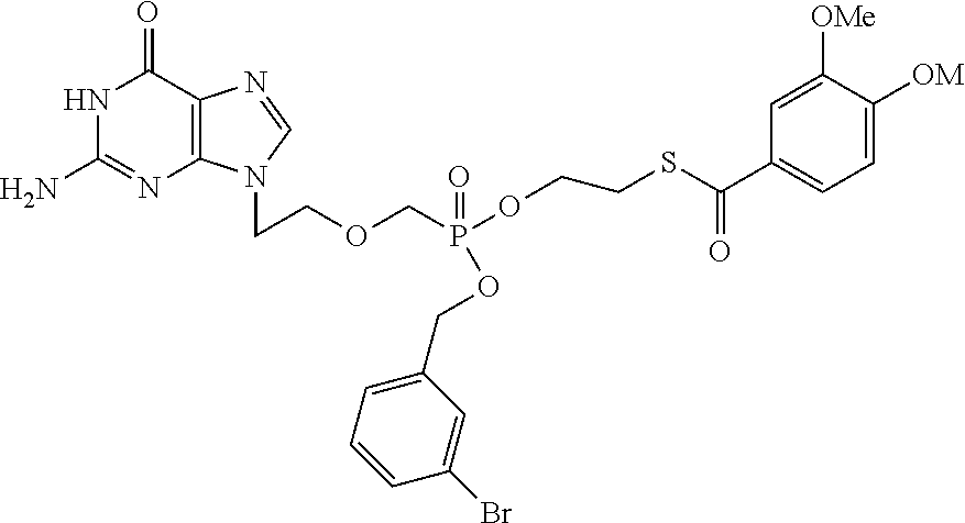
C1(=O)NC(N)=NC2=C1N=CN2CCOCP(OCCSC(=O)C1=CC=C([OM])C([OMe])=C1)(=O)OCC1=CC=CC(Br)=C1
